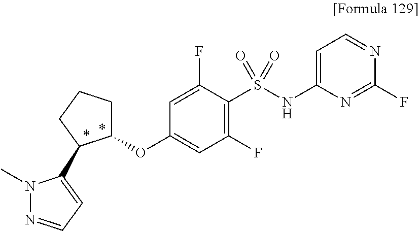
C1(OC2=CC(F)=C(S(NC3=CC=NC(F)=N3)(=O)=O)C(F)=C2)CCCC1C1=CC=NN1C
